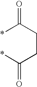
C(*)(CCC(*)=O)=O
